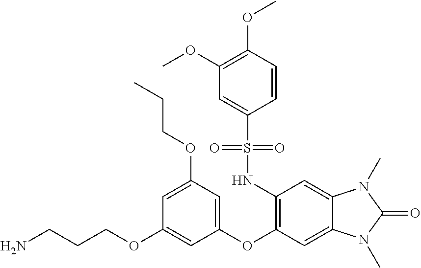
C(CCOC1=CC(OC2=C(NS(C3=CC(OC)=C(OC)C=C3)(=O)=O)C=C3C(=C2)N(C)C(=O)N3C)=CC(OCCC)=C1)N
